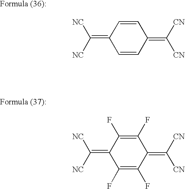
C1=CC(=C([NC])[NC])C=CC1=C([CN])[CN].C1(F)=C(F)C(=C([NC])[NC])C(F)=C(F)C1=C([CN])[CN]
